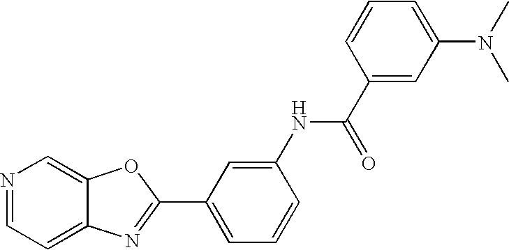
C12=CC=NC=C1OC(C1=CC=CC(NC(C3=CC(N(C)C)=CC=C3)=O)=C1)=N2
